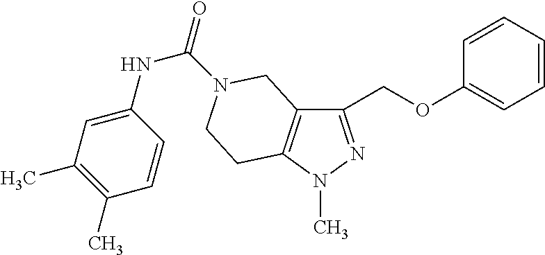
C1(COC2=CC=CC=C2)=NN(C)C2=C1CN(C(=O)NC1=CC(C)=C(C)C=C1)CC2
